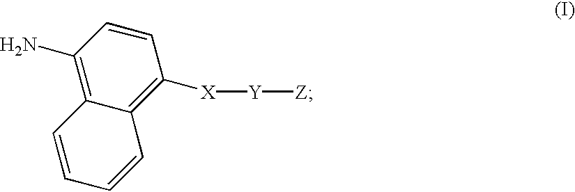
C1([X][Y][Z])=C2C(=C(N)C=C1)C=CC=C2
